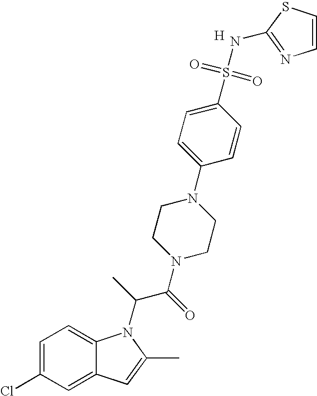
C1=C(Cl)C=C2C(=C1)N(C(C(N1CCN(C3=CC=C(S(=O)(=O)NC4=NC=CS4)C=C3)CC1)=O)C)C(C)=C2.[H]
